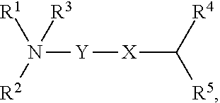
N([Y][X]C([R5])[R4])([R2])([R3])[R1]
